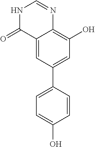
C12=CC(C3=CC=C(O)C=C3)=CC(O)=C1N=CNC2=O
